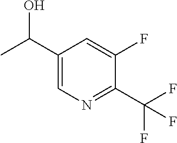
C1=C(C(C)O)C=C(F)C(C(F)(F)F)=N1
